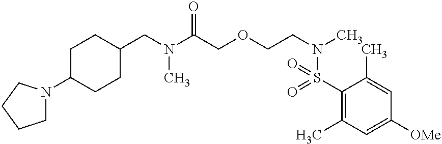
C(N(C(COCCN(C)S(C1=C(C)C=C([OMe])C=C1C)(=O)=O)=O)C)C1CCC(N2CCCC2)CC1
